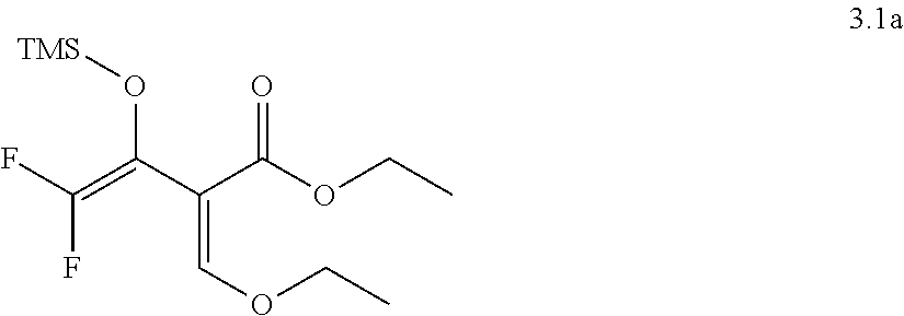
O(C(C(C(OCC)=O)=COCC)=C(F)F)[TMS]
